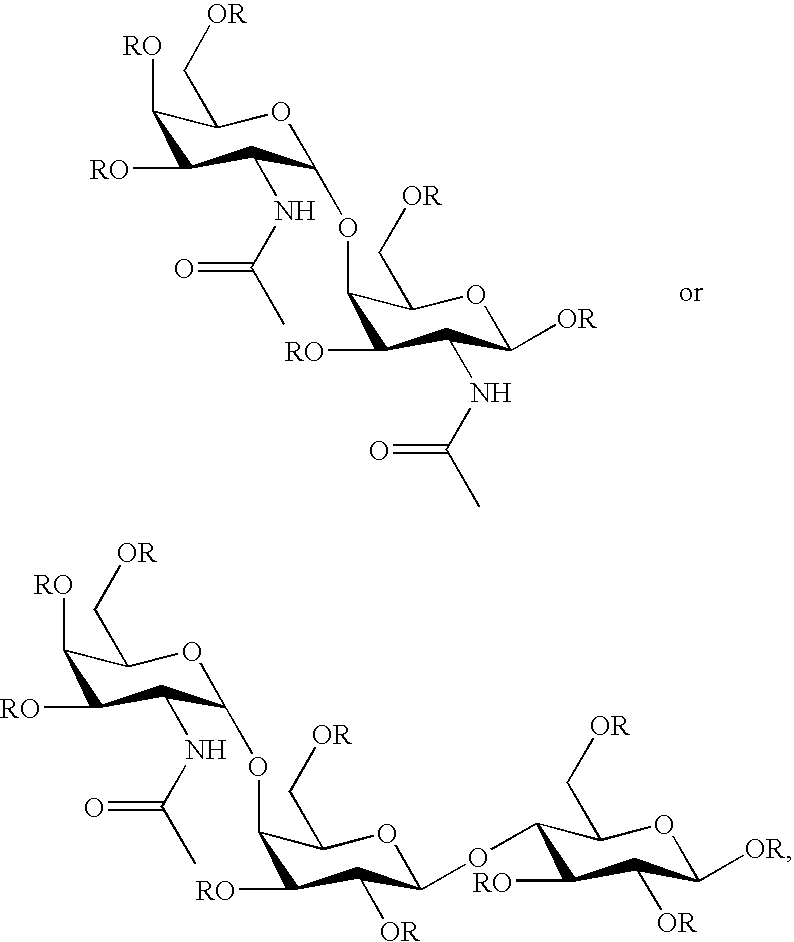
C1([RO])C([RO])C(NC(C)=O)C(OC2C([RO])C(NC(C)=O)C([OR])OC2C[OR])OC1C[OR].C1([RO])C([RO])C(NC(C)=O)C(OC2C([RO])C([OR])C(OC3C([RO])C([OR])C([OR])OC3C[OR])OC2C[OR])OC1C[OR]
